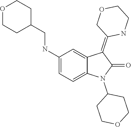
C1(N2C(=O)C(=C3COCCN3)C3=CC(NCC4CCOCC4)=CC=C23)CCOCC1
